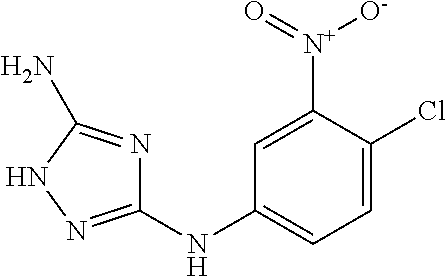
C1=C([N+](=O)[O-])C(Cl)=CC=C1NC1=NNC(N)=N1
